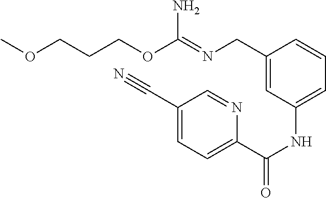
COCCCOC(=NCC1=CC(NC(C2=CC=C(C#N)C=N2)=O)=CC=C1)N
